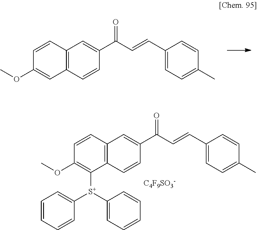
C12=C(C=CC(C(C=CC3=CC=C(C)C=C3)=O)=C1)C=C(OC)C=C2.C12=C(C=CC(C(C=CC3=CC=C(C)C=C3)=O)=C1)C([S+](C1=CC=CC=C1)C1=CC=CC=C1)=C(OC)C=C2.[C4F9SO3-]
